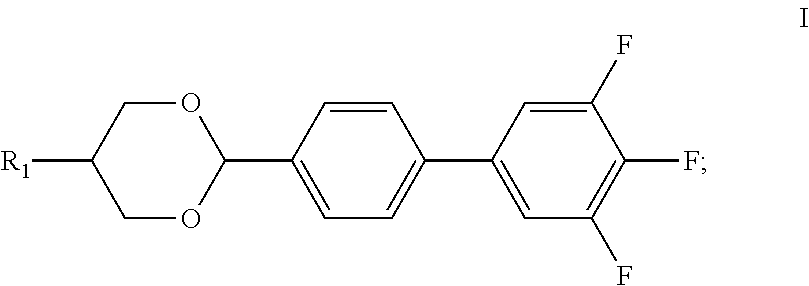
O1CC([R1])COC1C1=CC=C(C2=CC(F)=C(F)C(F)=C2)C=C1
